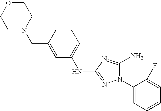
C1=CC(CN2CCOCC2)=CC(NC2=NN(C3=CC=CC=C3F)C(N)=N2)=C1
